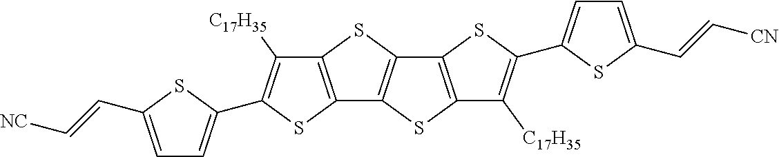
C12=C(SC3=C1SC1=C3SC(C3=CC=C(C=C[CN])S3)=C1[C17H35])C([C17H35])=C(C1=CC=C(C=C[NC])S1)S2
